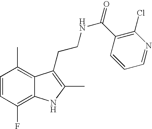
C1=CC(F)=C2C(=C1C)C(CCNC(=O)C1=C(Cl)N=CC=C1)=C(C)N2
